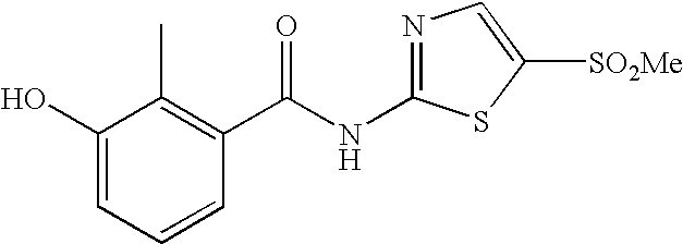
C1(O)=CC=CC(C(NC2=NC=C([SO2Me])S2)=O)=C1C
